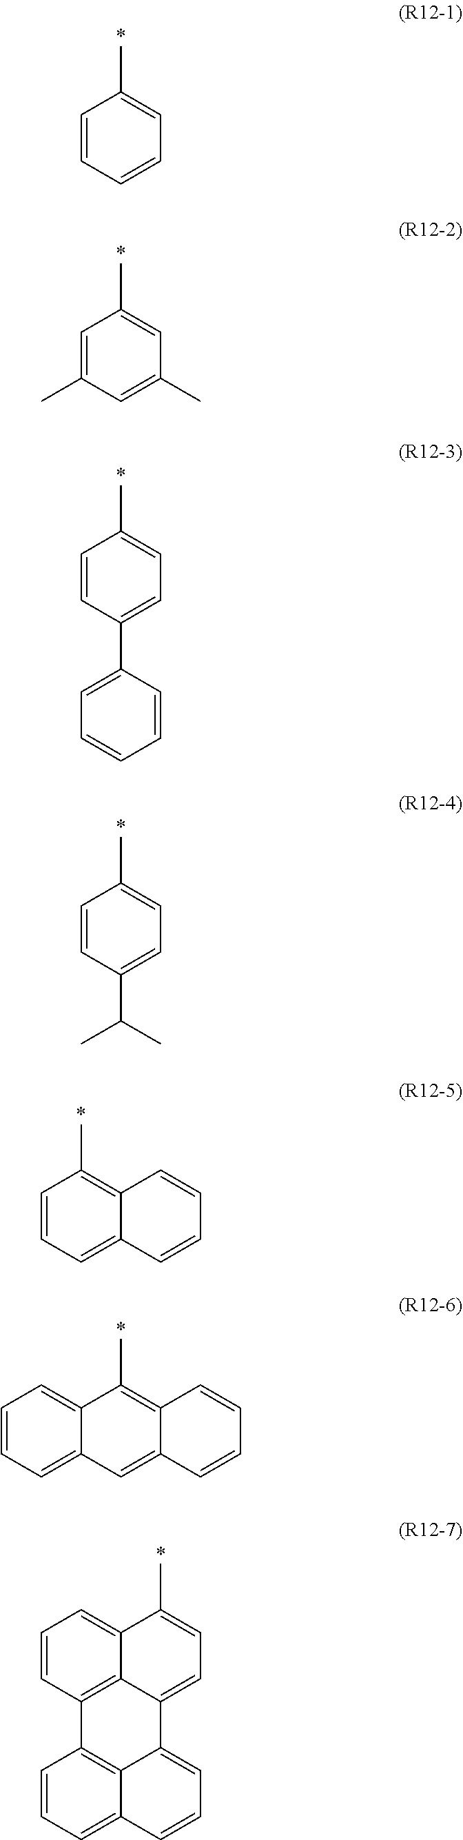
C1=CC=CC=C1C.C1=C(C)C=C(C)C=C1C.C1=CC(C2=CC=CC=C2)=CC=C1C.C1=CC(C(C)C)=CC=C1C.C1=CC=C2C(=C1C)C=CC=C2.C12=CC=CC=C1C=C1C(=C2C)C=CC=C1.C12=CC=CC3=C1C(=CC=C2C)C1=CC=CC2=CC=CC3=C12
